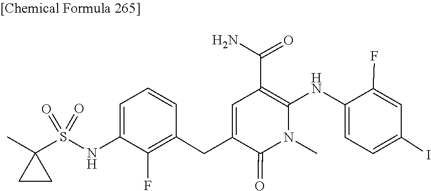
O=S(=O)(C1(C)CC1)NC1=CC=CC(CC2=CC(C(N)=O)=C(NC3=CC=C(I)C=C3F)N(C)C2=O)=C1F
